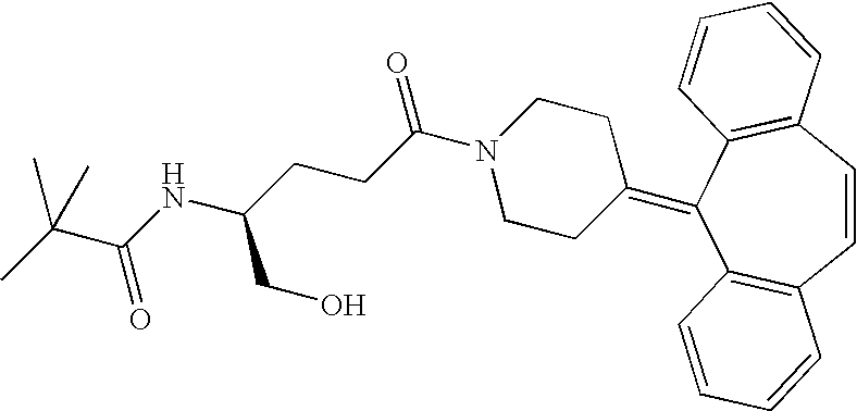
C1=CC2=C(C(=C3CCN(C(CCC(NC(C(C)(C)C)=O)CO)=O)CC3)C3=C1C=CC=C3)C=CC=C2
